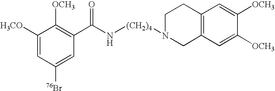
C1([H3CO])=CC([76Br])=CC(C(=O)N[(CH2)4]N2CC3=C(CC2)C=C([OCH3])C([OCH3])=C3)=C1[OCH3]
